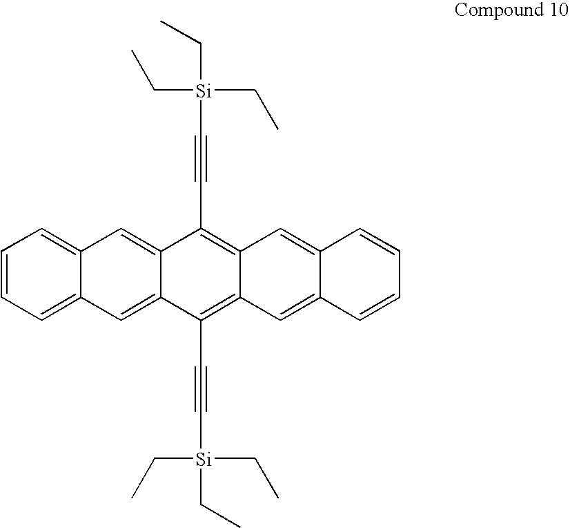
C([Si](CC)(CC)C#CC1=C2C(=C(C#C[Si](CC)(CC)CC)C3=CC4=CC=CC=C4C=C13)C=C1C(=C2)C=CC=C1)C
